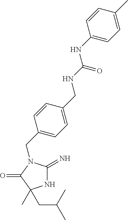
N1C(=N)N(CC2=CC=C(CNC(=O)NC3=CC=C(C)C=C3)C=C2)C(=O)C1(C)CC(C)C
